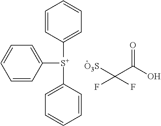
C1=CC([S+](C2=CC=CC=C2)C2=CC=CC=C2)=CC=C1.[O3S]C(C(O)=O)(F)F
